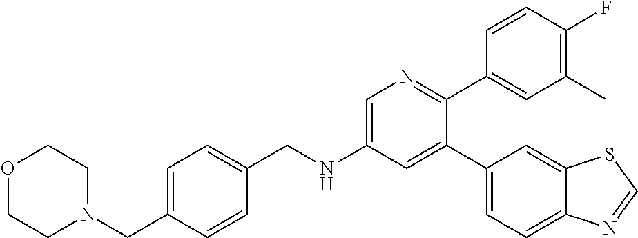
C(NC1=CN=C(C2=CC(C)=C(F)C=C2)C(C2=CC=C3C(=C2)SC=N3)=C1)C1=CC=C(CN2CCOCC2)C=C1
